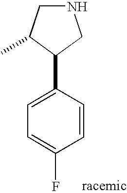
N1CC(C)C(C2=CC=C(F)C=C2)C1
